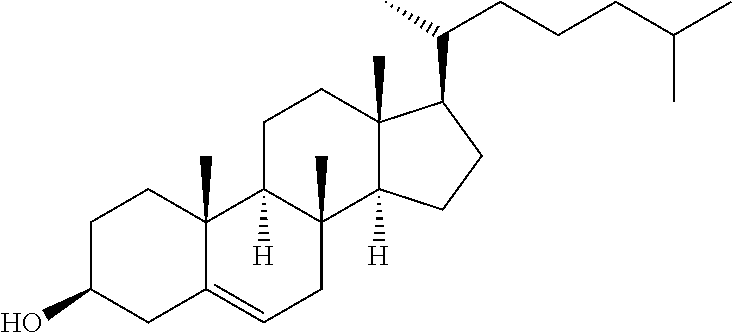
C1C(O)CC2=CCC3(C)C([H])(C2(C)C1)CCC1(C)C3([H])CCC1C(C)CCCC(C)C
